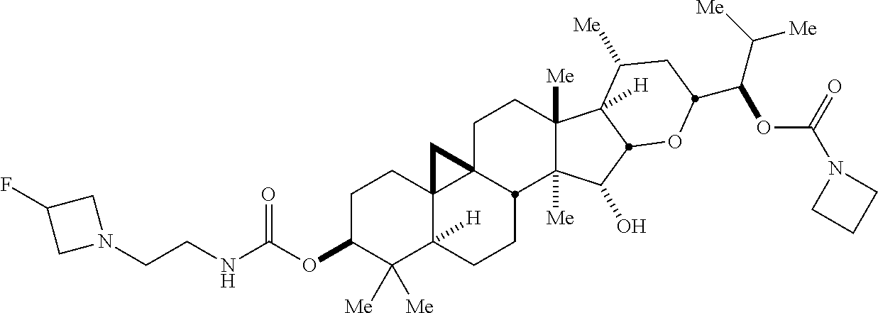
C1C23C4(C([H])(CCC2C2([Me])C([Me])(C1)C1([H])C([Me])CC(C(C([Me])[Me])OC(=O)N5CCC5)OC1C2O)C([Me])([Me])C(OC(=O)NCCN1CC(F)C1)CC4)C3
